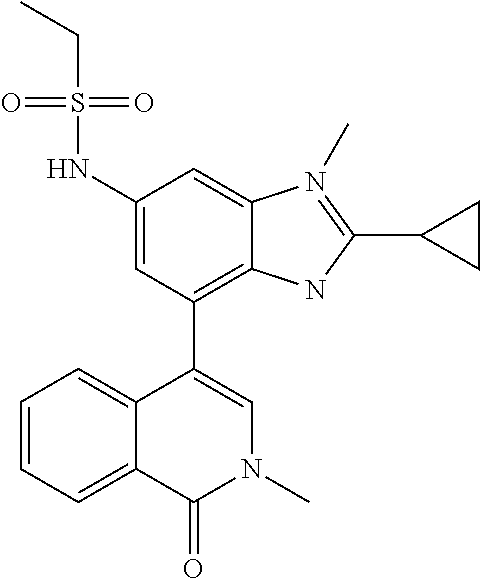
C1(NS(=O)(=O)CC)=CC(C2=CN(C)C(=O)C3=CC=CC=C23)=C2C(=C1)N(C)=C(C1CC1)N2
